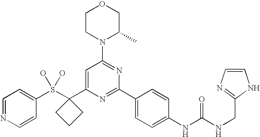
C1CN(C2=NC(C3=CC=C(NC(NCC4=NC=CN4)=O)C=C3)=NC(C3(S(C4=CC=NC=C4)(O)O)CCC3)=C2)C(C)CO1
